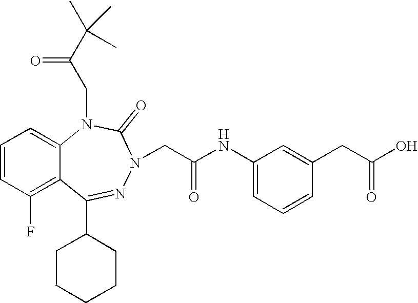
C1=CC(F)=C2C(=C1)N(CC(C(C)(C)C)=O)C(=O)N(CC(NC1=CC=CC(CC(O)=O)=C1)=O)N=C2C1CCCCC1
